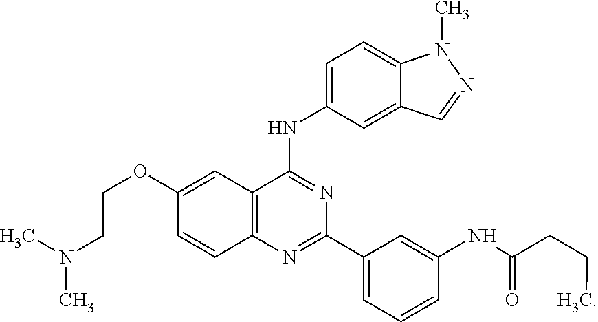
C1(OCCN(C)C)=CC2=C(C=C1)N=C(C1=CC=CC(NC(CCC)=O)=C1)N=C2NC1=CC=C2C(=C1)C=NN2C
